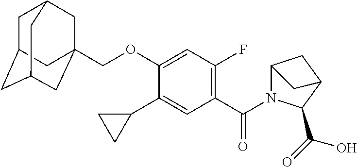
C1C2CC3CC(COC4=CC(F)=C(C(=O)N5C6CC(C5C(=O)O)C6)C=C4C4CC4)(CC1C3)C2
